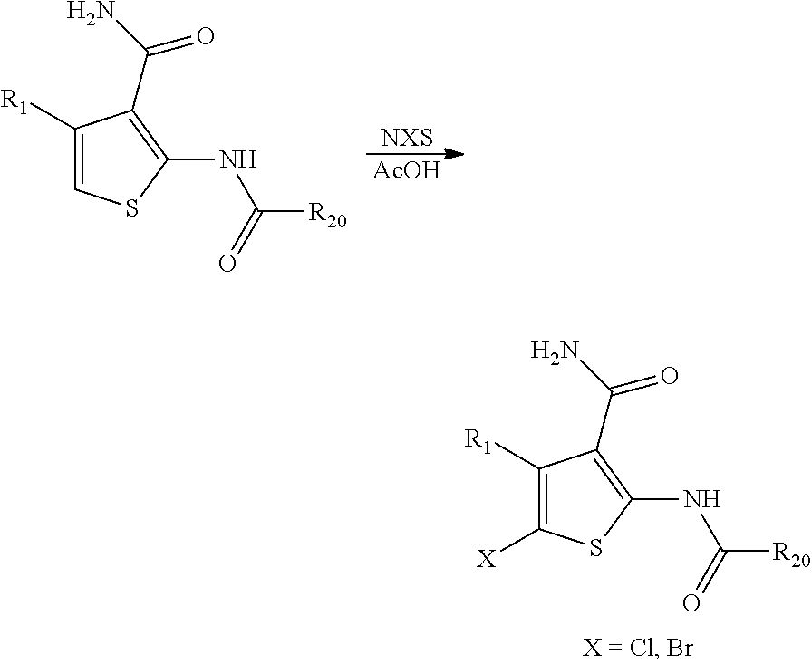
[NXS].[AcOH].C1([R1])=CSC(NC([R20])=O)=C1C(N)=O.C1([R1])=C([X])SC(NC([R20])=O)=C1C(N)=O
